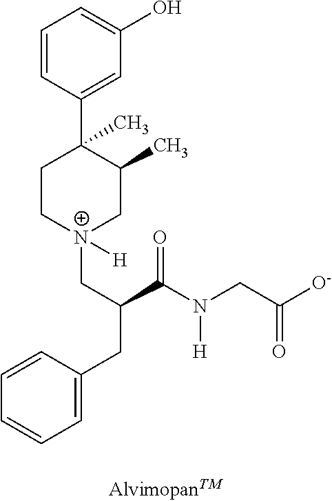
C1=CC(C2(C)CC[N+]([H])(CC(C(N(CC([O-])=O)[H])=O)CC3=CC=CC=C3)CC2C)=CC(O)=C1
